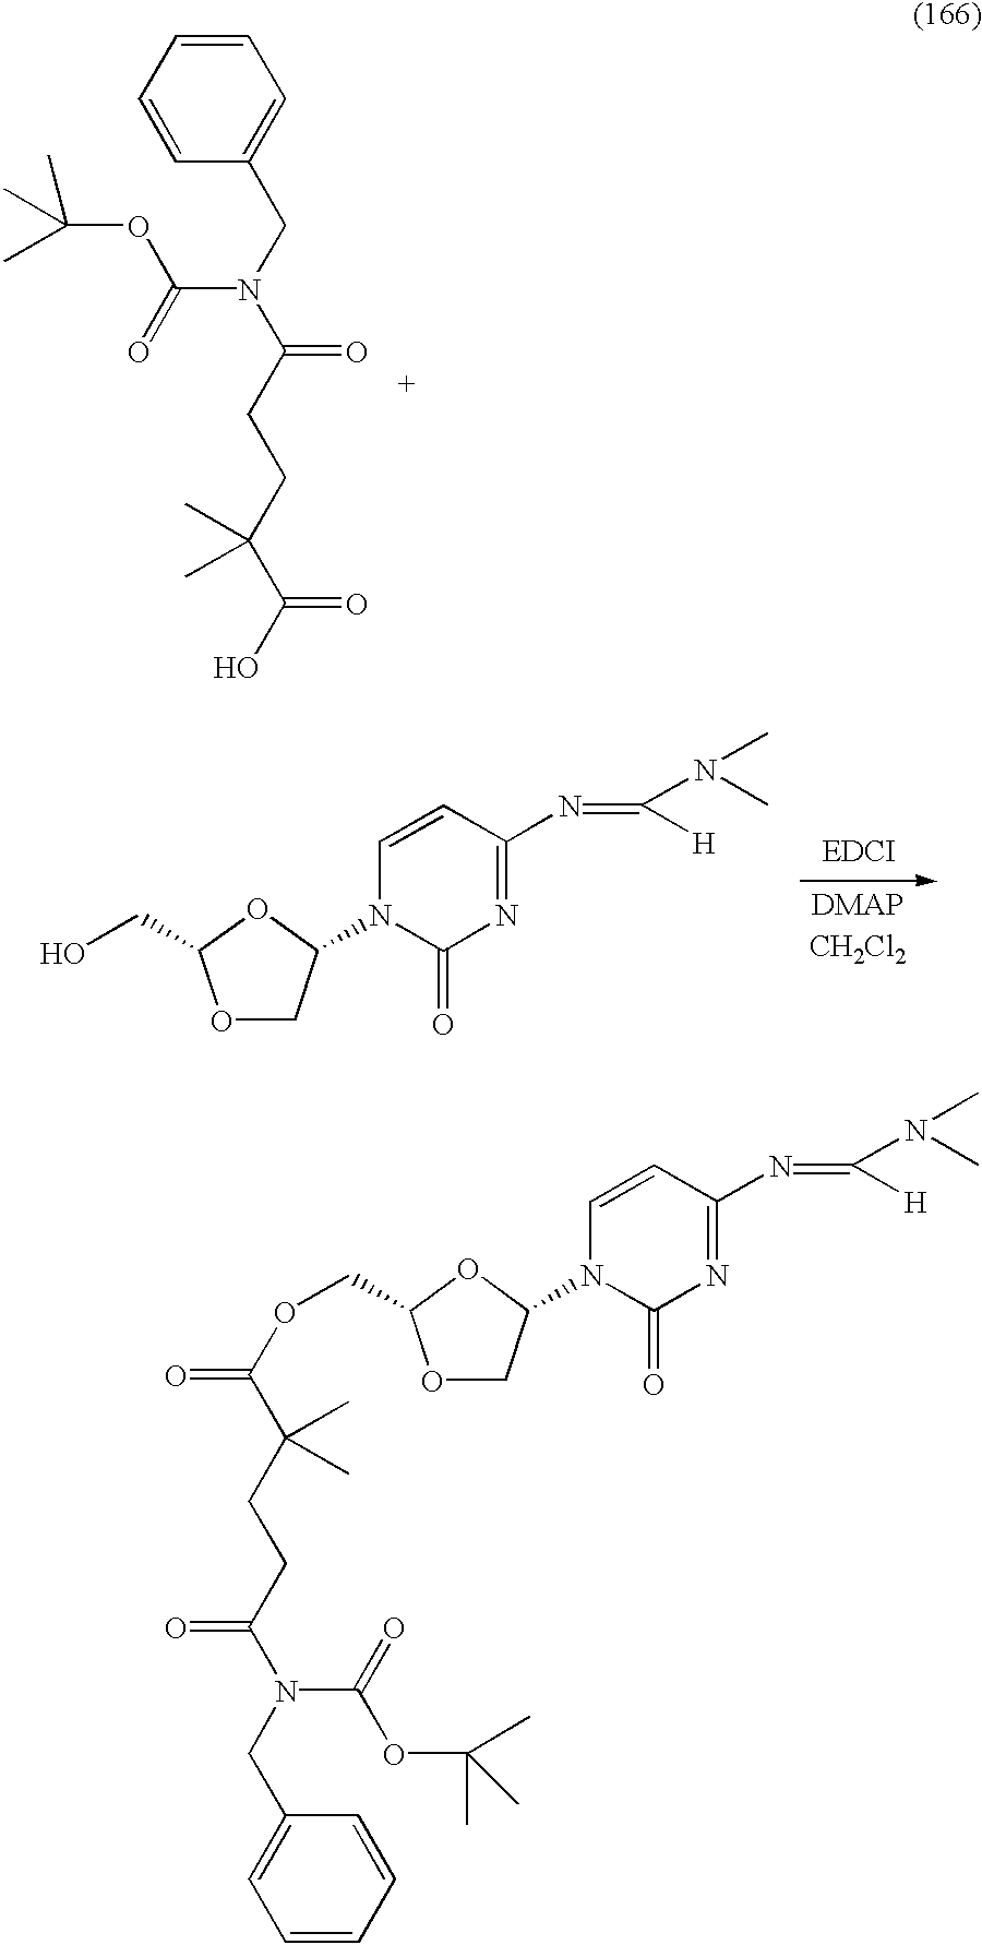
O(CC1OCC(N2C(=O)N=C(N=C([H])N(C)C)C=C2)O1)C(C(CCC(N(CC1=CC=CC=C1)C(=O)OC(C)(C)C)=O)(C)C)=O.C1=CC=CC(CN(C(CCC(C(O)=O)(C)C)=O)C(=O)OC(C)(C)C)=C1.OCC1OCC(N2C(=O)N=C(N=C([H])N(C)C)C=C2)O1
